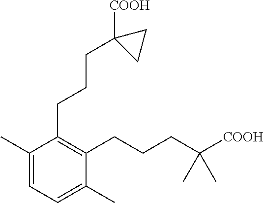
C1(C)=CC=C(C)C(CCCC([COOH])(C)C)=C1CCCC1([COOH])CC1
